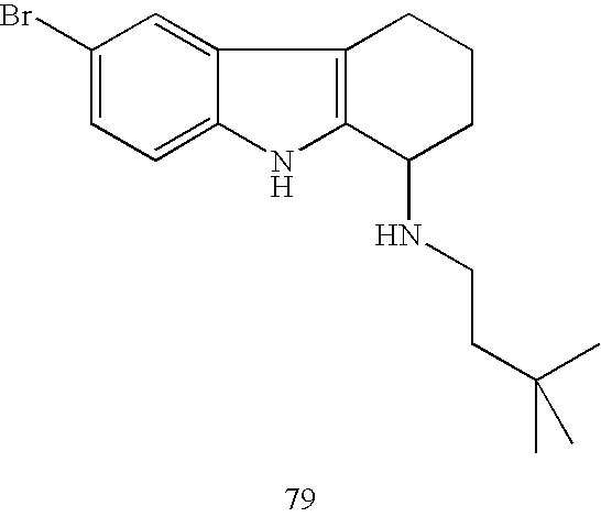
C1(Br)=CC=C2C(=C1)C1=C(N2)C(NCCC(C)(C)C)CCC1
